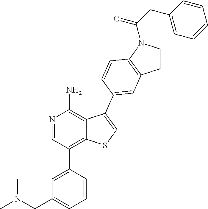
C1CN(C(CC2=CC=CC=C2)=O)C2=C1C=C(C1=CSC3=C(C4=CC(CN(C)C)=CC=C4)C=NC(N)=C31)C=C2
